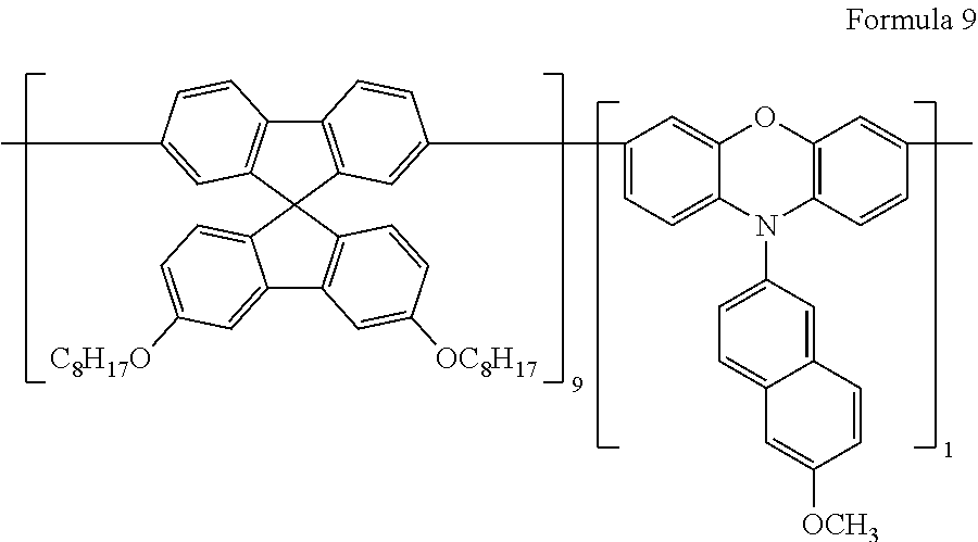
C12=C(C3(C4=C1C=CC(C)=C4)C1=CC=C([C8H17O])C=C1C1=C3C=CC([OC8H17])=C1)C=C(C1=CC=C3C(=C1)OC1=C(N3C3=CC=C4C(=C3)C=CC([OCH3])=C4)C=CC(C)=C1)C=C2
